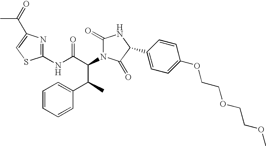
C1(NC(C(C(C2=CC=CC=C2)C)N2C(=O)NC(C3=CC=C(OCCOCCOC)C=C3)C2=O)=O)=NC(C(C)=O)=CS1
